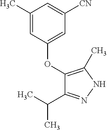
C1(OC2=CC([CN])=CC(C)=C2)=C(C)NN=C1C(C)C
